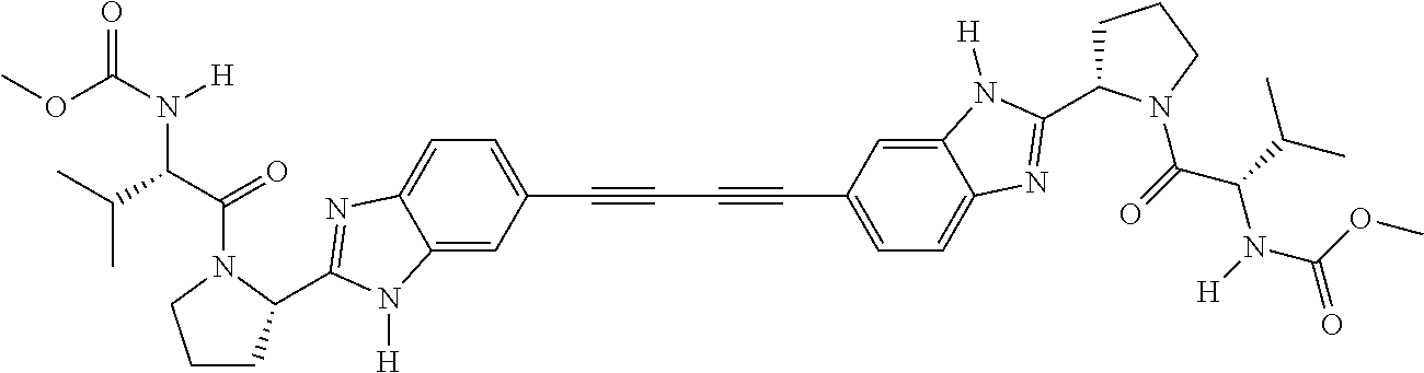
C12=CC(C#CC#CC3=CC=C4C(=C3)N([H])C(C3CCCN3C(=O)C(C(C)C)N([H])C(OC)=O)=N4)=CC=C1N=C(C1CCCN1C(C(C(C)C)N(C(OC)=O)[H])=O)N2[H]
